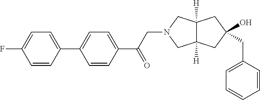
C1=CC(C2=CC=C(C(CN3CC4([H])C([H])(C3)CC(CC3=CC=CC=C3)(O)C4)=O)C=C2)=CC=C1F
